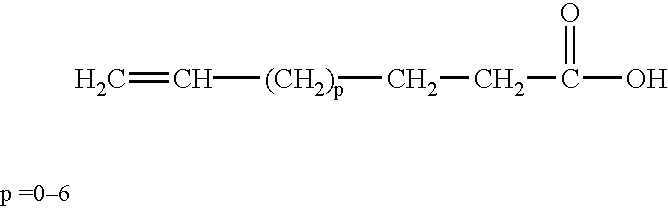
C(C(=O)O)C[(CH2)p]C=C
